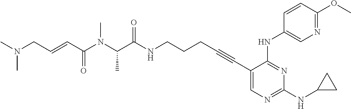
C1(C#CCCCNC(C(N(C(C=CCN(C)C)=O)C)C)=O)=CN=C(NC2CC2)N=C1NC1=CN=C(OC)C=C1
